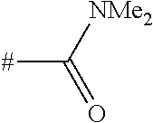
C([#])(=O)[NMe2]
